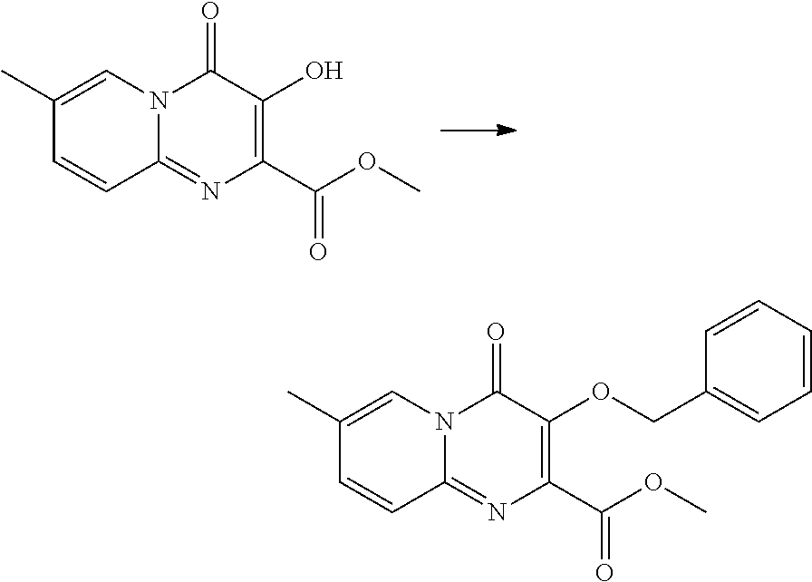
N12C(=NC(C(OC)=O)=C(O)C1=O)C=CC(C)=C2.N12C(=NC(C(OC)=O)=C(OCC3=CC=CC=C3)C1=O)C=CC(C)=C2
